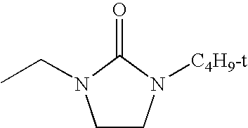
O=C1N(CC)CCN1[C4H9-t]
